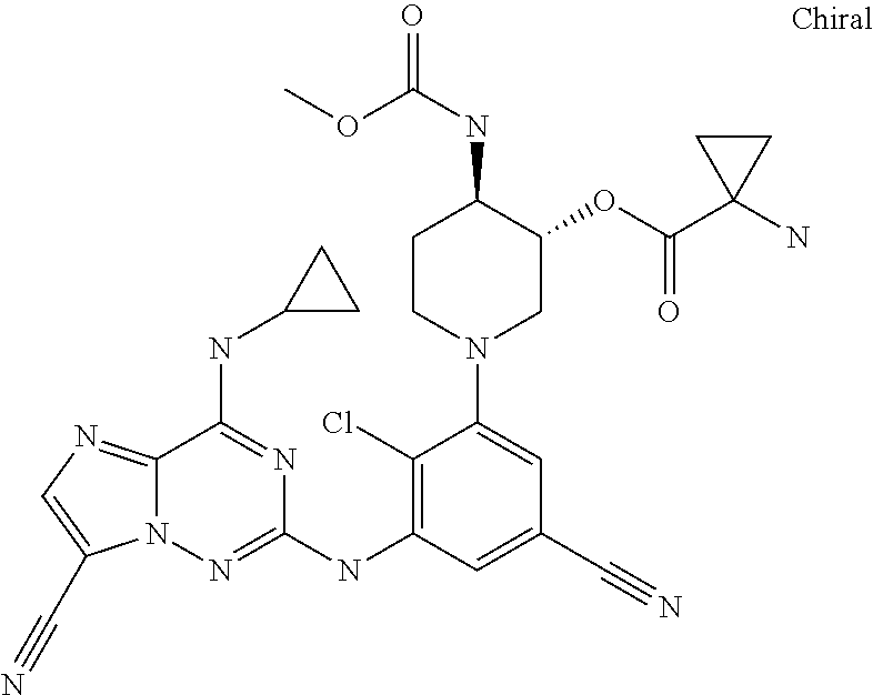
C12=NC=C(C#N)N1N=C(NC1=C(Cl)C(N3CC(OC(C4(N)CC4)=O)C(NC(=O)OC)CC3)=CC(C#N)=C1)N=C2NC1CC1
